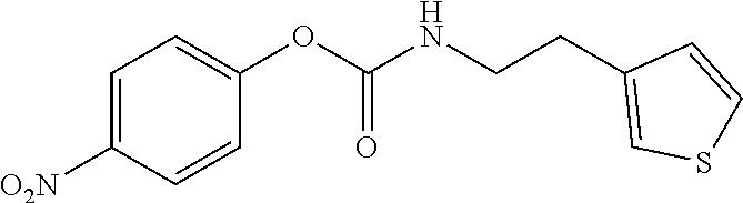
C1=C([O2N])C=CC(OC(NCCC2=CSC=C2)=O)=C1
